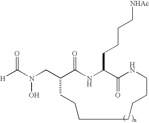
[H]C(N(CC1C(=O)NC(CCCC[NHAc])C(=O)NCCCCCCC1)O)=O
